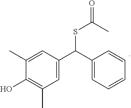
C1(O)=C(C)C=C(C(C2=CC=CC=C2)SC(=O)C)C=C1C
